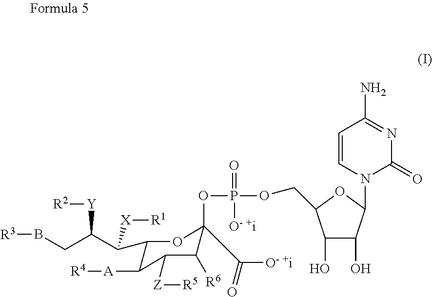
C1(C(C(CB[R3])[Y][R2])[X][R1])C([A][R4])C([Z][R5])C([R6])C(OP([O- +i])(=O)OCC2C(O)C(O)C(N3C(=O)N=C(N)C=C3)O2)(C([O- +i])=O)O1
